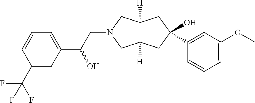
C1(C2=CC(OC)=CC=C2)(O)CC2([H])C([H])(CN(CC(C3=CC=CC(C(F)(F)F)=C3)O)C2)C1
